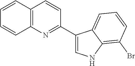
C1=CC2=C(C=C1)N=C(C1=CNC3=C(Br)C=CC=C13)C=C2
